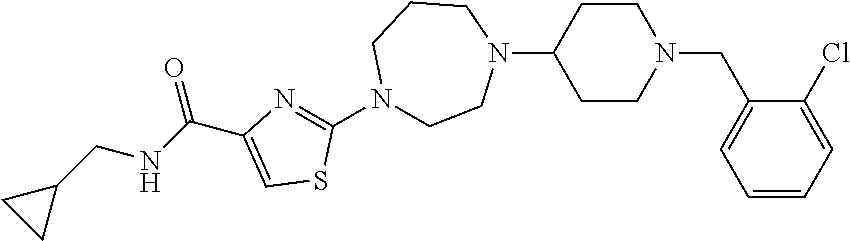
C1(N2CCN(C3CCN(CC4=CC=CC=C4Cl)CC3)CCC2)=NC(C(NCC2CC2)=O)=CS1
